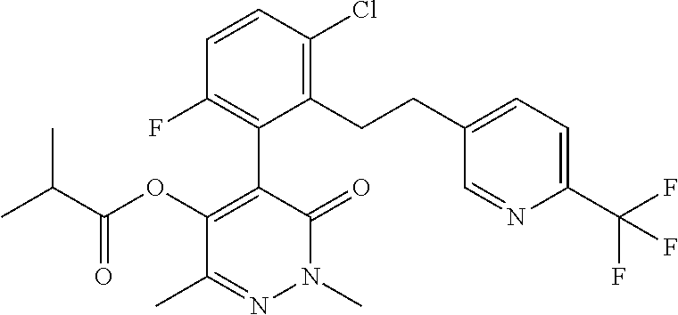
N1(C)N=C(C)C(OC(=O)C(C)C)=C(C2=C(F)C=CC(Cl)=C2CCC2=CC=C(C(F)(F)F)N=C2)C1=O
